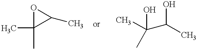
CC1(C)OC1C.OC(C(O)C)(C)C
